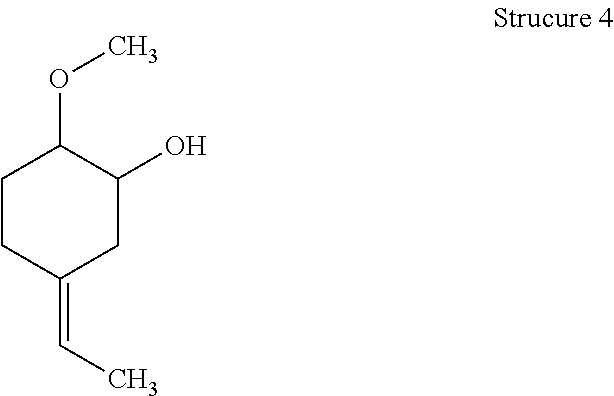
C1CC(=CC)CC(O)C1OC
